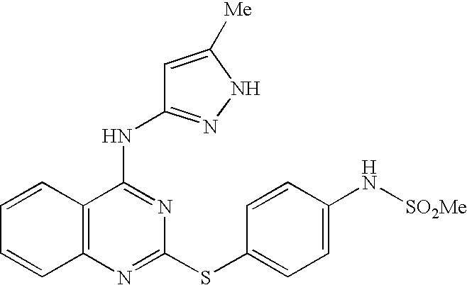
C1=CC2=C(C=C1)N=C(SC1=CC=C(N[SO2Me])C=C1)N=C2NC1=NNC([Me])=C1
